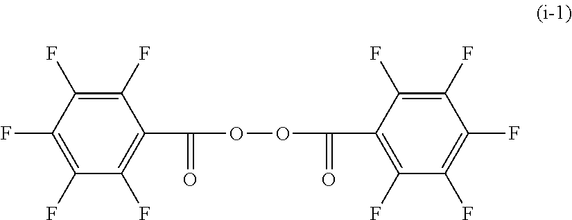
C1(F)=C(F)C(F)=C(F)C(F)=C1C(=O)OOC(=O)C1=C(F)C(F)=C(F)C(F)=C1F
